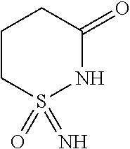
C1CS(=O)(=N)NC(=O)C1
